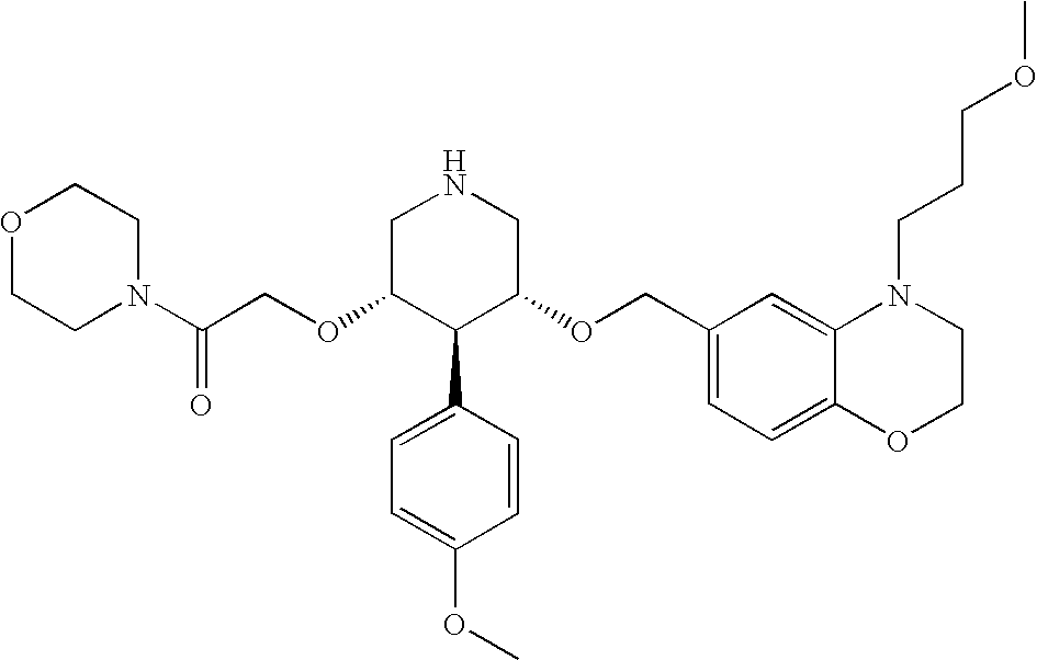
C(OC1C(C2=CC=C(OC)C=C2)C(OCC2=CC=C3C(=C2)N(CCCOC)CCO3)CNC1)C(N1CCOCC1)=O
